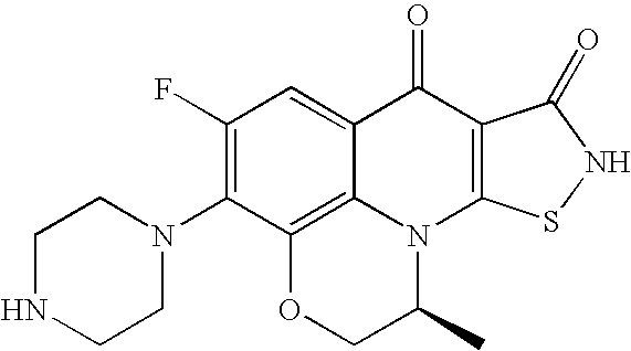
N1(C2=C(F)C=C3C4=C2OCC(C)N4C2=C(C3=O)C(=O)NS2)CCNCC1
